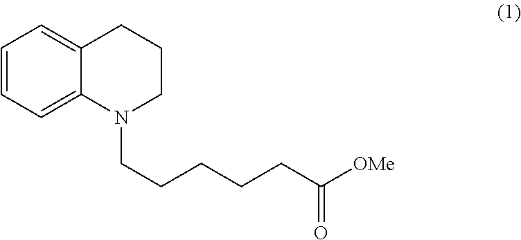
C1=CC=C2C(=C1)CCCN2CCCCCC([OMe])=O
